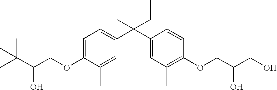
C1=C(OCC(O)C(C)(C)C)C(C)=CC(C(C2=CC(C)=C(OCC(O)CO)C=C2)(CC)CC)=C1
